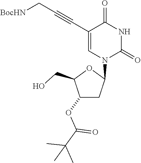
C1(OC(=O)C(C)(C)C)CC(N2C(=O)NC(=O)C(C#CC[BocHN])=C2)OC1CO
